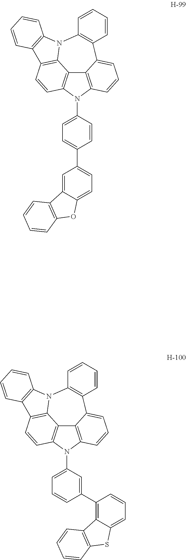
C12=C3N(C4=CC=C(C5=CC=C6C(=C5)C5=C(O6)C=CC=C5)C=C4)C4=C1C1=C(C=C4)C4=C(N1C1=C(C2=CC=C3)C=CC=C1)C=CC=C4.C12=C3N(C4=CC=CC(C5=C6C(=CC=C5)SC5=C6C=CC=C5)=C4)C4=C1C1=C(C=C4)C4=C(N1C1=C(C2=CC=C3)C=CC=C1)C=CC=C4
